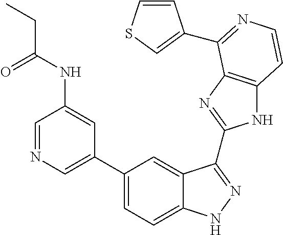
C1(C2=CN=CC(NC(=O)CC)=C2)=CC=C2C(=C1)C(C1=NC3=C(N1)C=CN=C3C1=CSC=C1)=NN2
